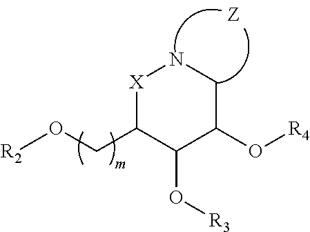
[X]1C(CO[R2])C(O[R3])C(O[R4])CN1
